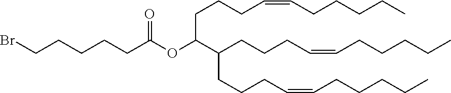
BrCCCCCC(OC(CCCC=CCCCCC)C(CCCC=CCCCCC)CCCC=CCCCCC)=O
